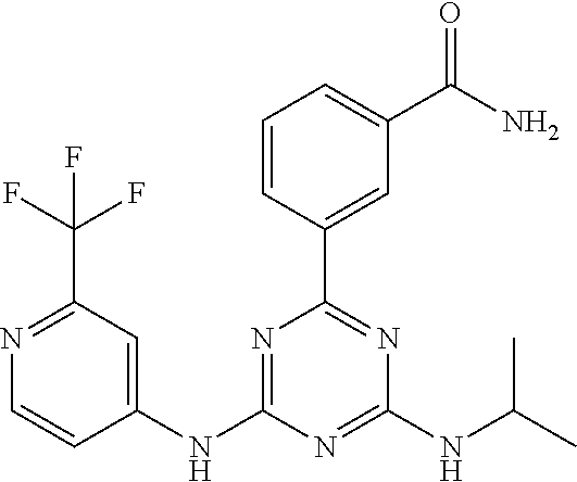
C1=CC(C2=NC(NC(C)C)=NC(NC3=CC(C(F)(F)F)=NC=C3)=N2)=CC(C(N)=O)=C1
